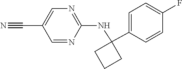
C1(C#N)=CN=C(NC2(C3=CC=C(F)C=C3)CCC2)N=C1
